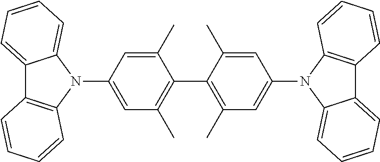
C1(N2C3=C(C4=CC=CC=C42)C=CC=C3)=CC(C)=C(C2=C(C)C=C(N3C4=C(C5=CC=CC=C53)C=CC=C4)C=C2C)C(C)=C1
